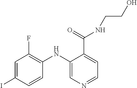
C1=C(I)C=CC(NC2=CN=CC=C2C(=O)NCCO)=C1F
